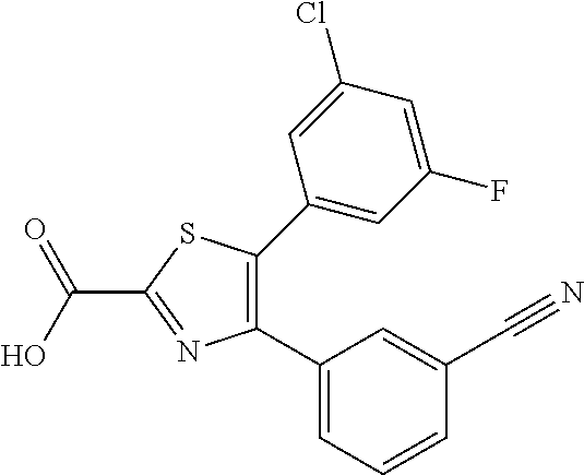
C1(C2=CC=CC(C#N)=C2)=C(C2=CC(F)=CC(Cl)=C2)SC(C(O)=O)=N1
